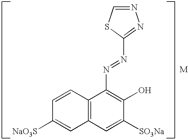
C12=C(C=C([SO3Na])C(O)=C1N=NC1=NN=CS1)C=C([NaO3S])C=C2
